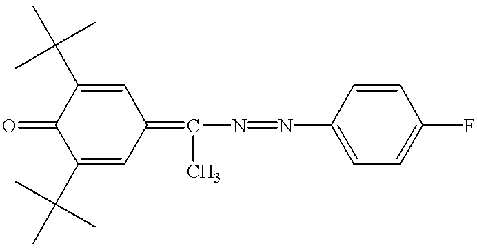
C1(C(C)(C)C)=CC(=C(N=NC2=CC=C(F)C=C2)C)C=C(C(C)(C)C)C1=O
